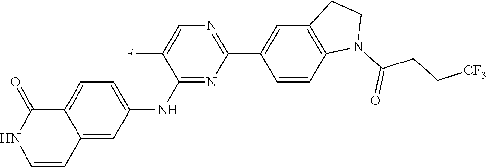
C12=CC=C(NC3=NC(C4=CC5=C(C=C4)N(C(CC[CF3])=O)CC5)=NC=C3F)C=C1C=CNC2=O
